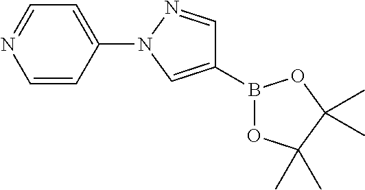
C1(B2OC(C)(C)C(C)(C)O2)=CN(C2=CC=NC=C2)N=C1
